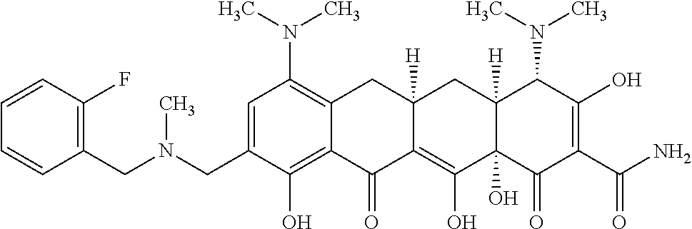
C1=C(CN(CC2=C(F)C=CC=C2)C)C(O)=C2C(=C1N(C)C)CC1([H])C(=C(O)C3(O)C([H])(C1)C(N(C)C)C(O)=C(C(N)=O)C3=O)C2=O
